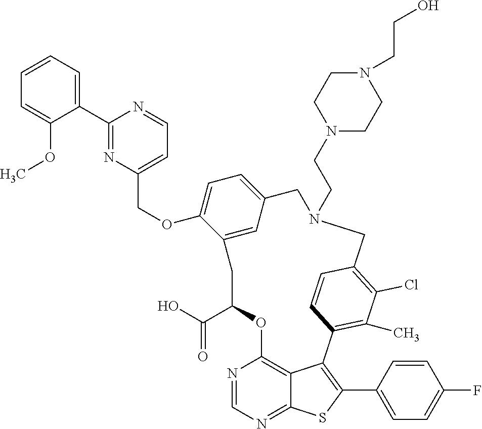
C1=CC=C(C2=NC(COC3=CC=C4C=C3CC(C(=O)O)OC3=C5C(=NC=N3)SC(C3=CC=C(F)C=C3)=C5C3=C(C)C(Cl)=C(C=C3)CN(CCN3CCN(CCO)CC3)C4)=CC=N2)C(OC)=C1
